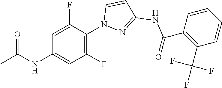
C(=O)(NC1=NN(C2=C(F)C=C(NC(C)=O)C=C2F)C=C1)C1=C(C(F)(F)F)C=CC=C1
